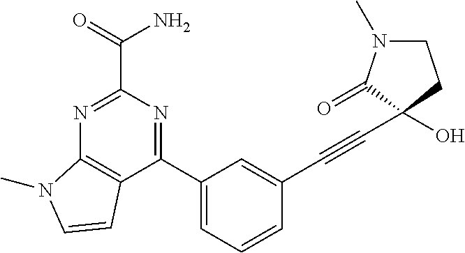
N1=C(C(=O)N)N=C(C2=CC=CC(C#CC3(O)CCN(C)C3=O)=C2)C2=C1N(C)C=C2
